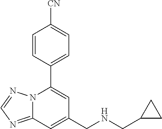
C12=NC=NN1C(C1=CC=C([CN])C=C1)=CC(CNCC1CC1)=C2
